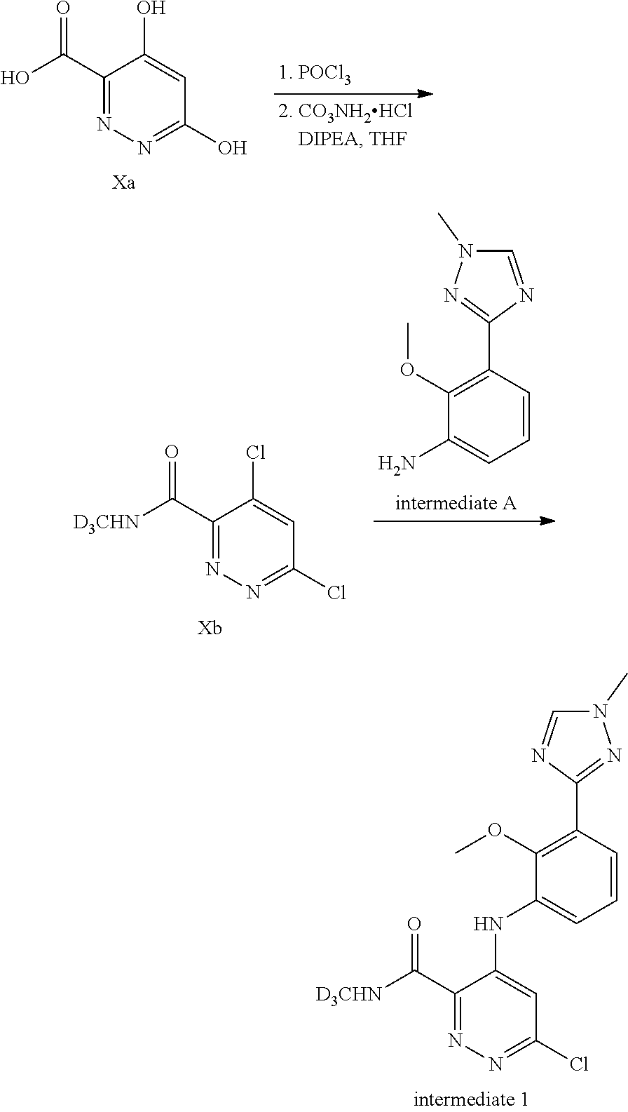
N1(C)C=NC(C2=C(OC)C(NC3=CC(Cl)=NN=C3C([D3CHN])=O)=CC=C2)=N1.C1(C(O)=O)=NN=C(O)C=C1O.C1(C([D3CHN])=O)=NN=C(Cl)C=C1Cl.N1(C)C=NC(C2=C(OC)C(N)=CC=C2)=N1
